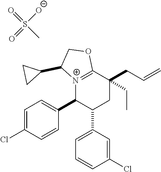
[N+]12=C(C(CC)(CC=C)CC(C3=CC=CC(Cl)=C3)C1C1=CC=C(Cl)C=C1)OCC2C1CC1.O=S(C)([O-])=O
